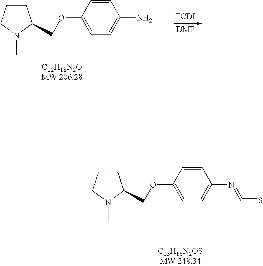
C1CCN(C)C1COC1=CC=C(N)C=C1.[DMF].[TCDI].C1CCN(C)C1COC1=CC=C(N=C=S)C=C1
